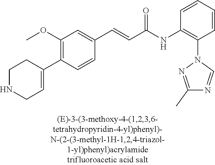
C1(OC)=C(C2=CCNCC2)C=CC(C=CC(NC2=C(N3N=C(C)N=C3)C=CC=C2)=O)=C1
